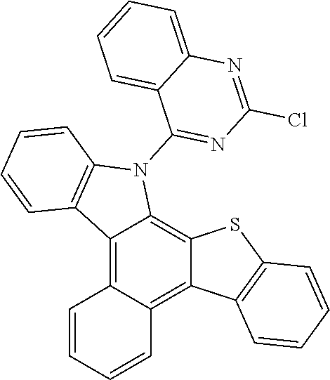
C12=C3C(=C4C(=C1N(C1=NC(Cl)=NC5=CC=CC=C15)C1=C2C=CC=C1)SC1=C4C=CC=C1)C=CC=C3
